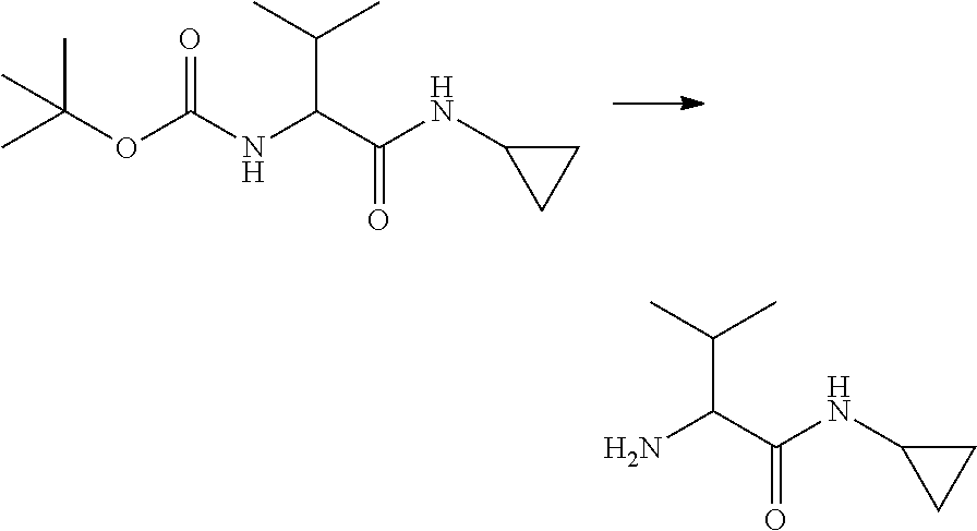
CC(OC(NC(C(NC1CC1)=O)C(C)C)=O)(C)C.NC(C(NC1CC1)=O)C(C)C
